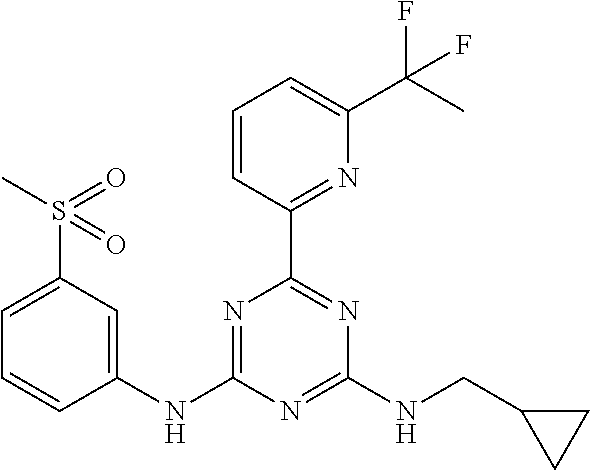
C1=CC(C2=NC(NCC3CC3)=NC(NC3=CC(S(C)(=O)=O)=CC=C3)=N2)=NC(C(C)(F)F)=C1
